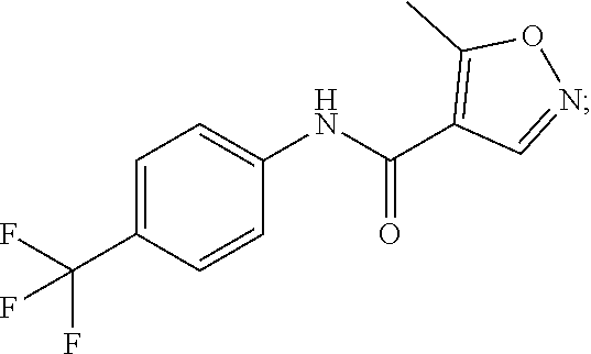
C1=C(C(F)(F)F)C=CC(NC(C2=C(C)ON=C2)=O)=C1
